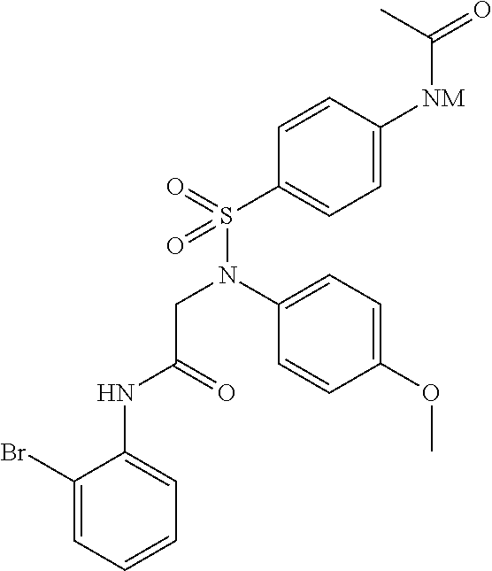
C1(Br)=CC=CC=C1NC(CN(S(=O)(C1=CC=C([NM]C(=O)C)C=C1)=O)C1=CC=C(OC)C=C1)=O
